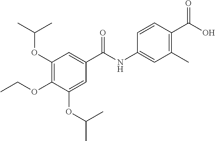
C1(OC(C)C)=C(OCC)C(OC(C)C)=CC(C(NC2=CC(C)=C(C(O)=O)C=C2)=O)=C1
